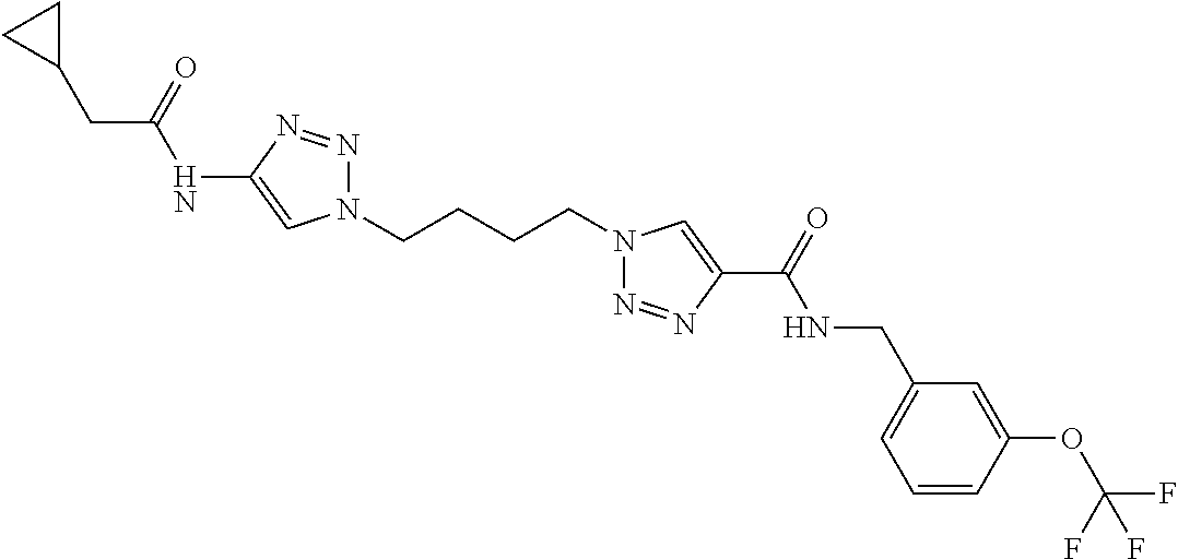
C1(NC(CC2CC2)=O)=CN(CCCCN2N=NC(C(=O)NCC3=CC=CC(OC(F)(F)F)=C3)=C2)N=N1
